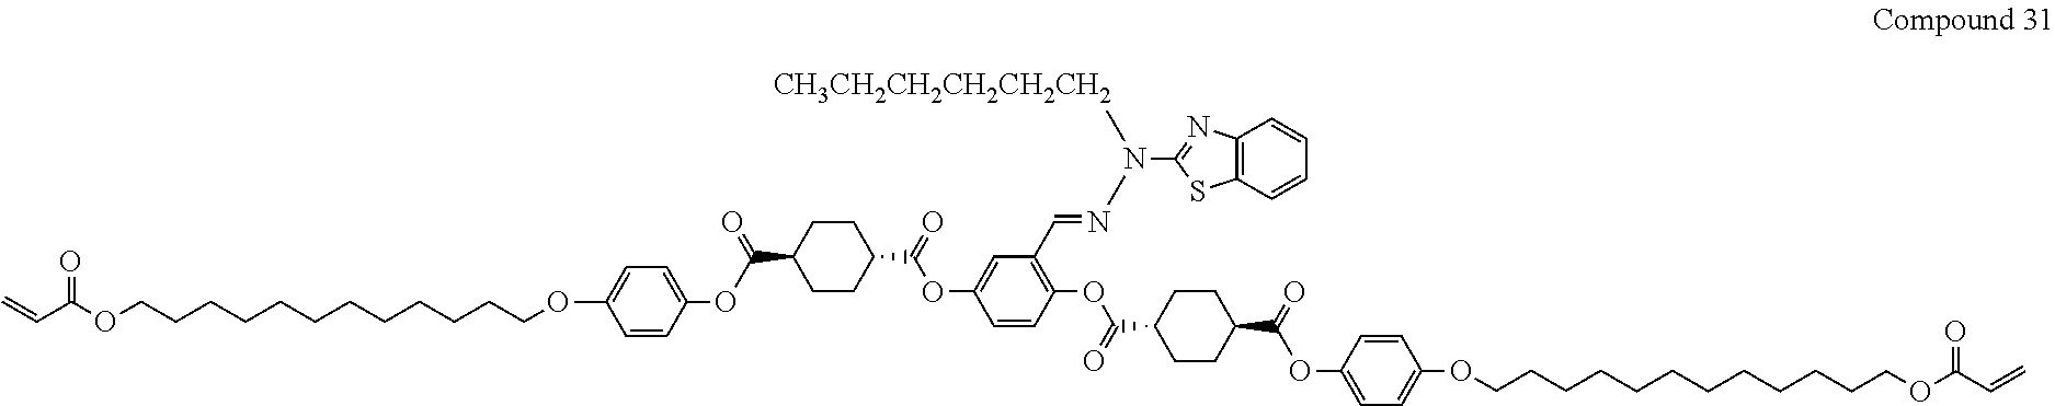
C=CC(OCCCCCCCCCCCCOC1=CC=C(OC(=O)C2CCC(C(=O)OC3=CC(C=NN(C4=NC5=C(S4)C=CC=C5)[CH3CH2CH2CH2CH2CH2])=C(OC(=O)C4CCC(C(=O)OC5=CC=C(OCCCCCCCCCCCCOC(C=C)=O)C=C5)CC4)C=C3)CC2)C=C1)=O
